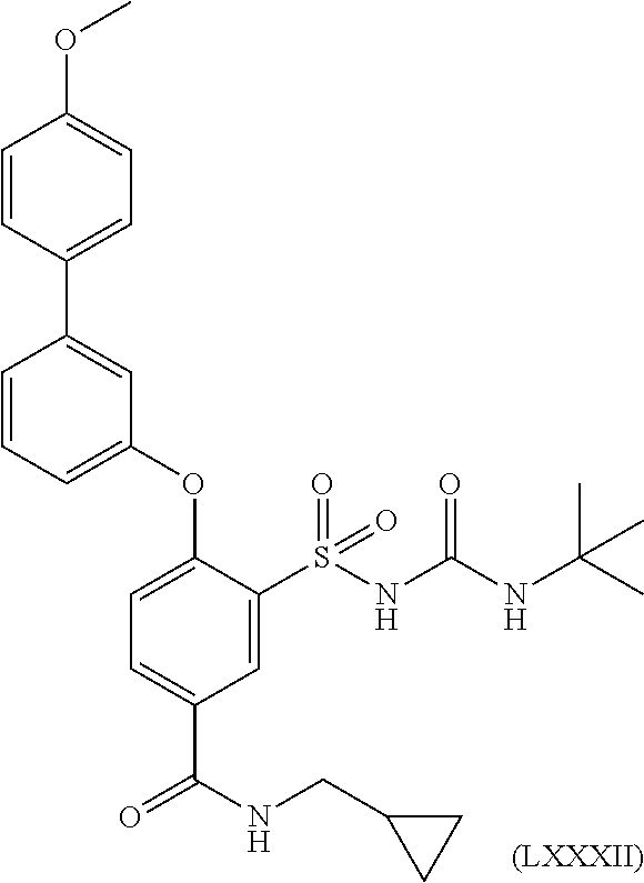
C1(OC)=CC=C(C2=CC(OC3=CC=C(C(=O)NCC4CC4)C=C3S(NC(NC(C)(C)C)=O)(=O)=O)=CC=C2)C=C1.[(LXXXII)]
